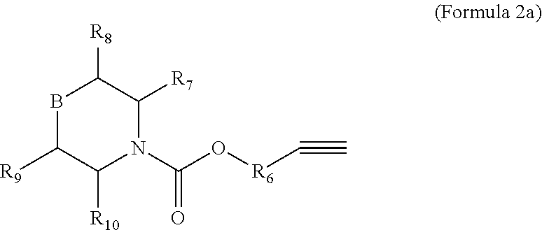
B1C([R9])C([R10])N(C(O[R6]C#C)=O)C([R7])C1[R8]
